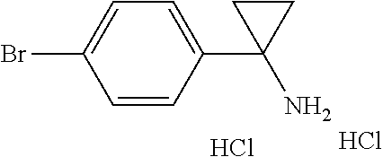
C1=CC(C2(N)CC2)=CC=C1Br.Cl.Cl
